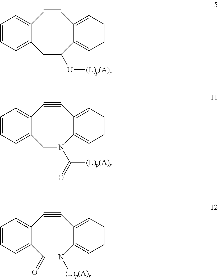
C1C([U][(L)p(A)r])C2=CC=CC=C2C#CC2=CC=CC=C12.C1N(C([(L)p(A)r])=O)C2=CC=CC=C2C#CC2=CC=CC=C12.C1(=O)N([(L)p(A)r])C2=CC=CC=C2C#CC2=CC=CC=C12
